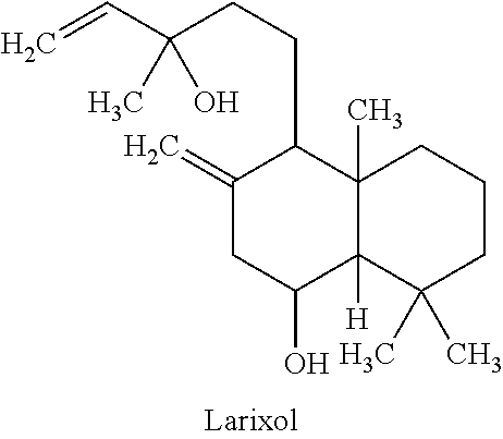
C1(=C)CC(O)C2([H])C(C)(C1CCC(C=C)(C)O)CCCC2(C)C
